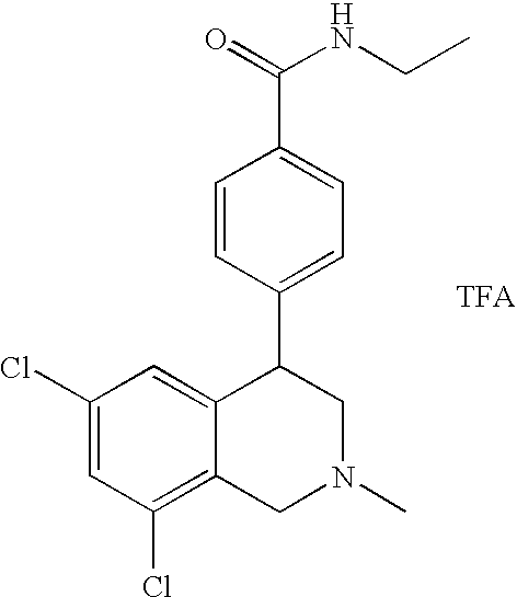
C1=CC(C2C3=CC(Cl)=CC(Cl)=C3CN(C)C2)=CC=C1C(NCC)=O
